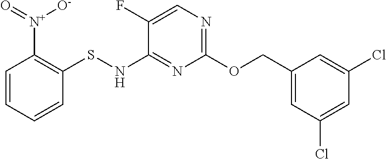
C1(F)=CN=C(OCC2=CC(Cl)=CC(Cl)=C2)N=C1NSC1=C([N+]([O-])=O)C=CC=C1
